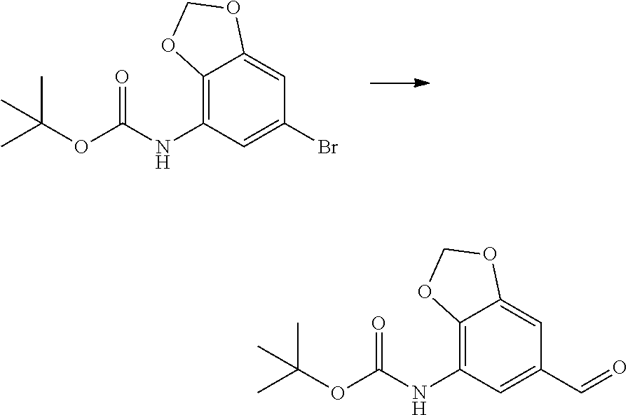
C12=C(NC(OC(C)(C)C)=O)C=C(Br)C=C1OCO2.C12=C(NC(OC(C)(C)C)=O)C=C(C=O)C=C1OCO2
